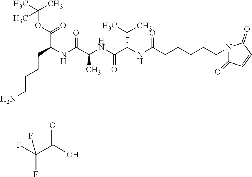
O(C(C)(C)C)C(C(NC(C(NC(C(NC(CCCCCN1C(=O)C=CC1=O)=O)C(C)C)=O)C)=O)CCCCN)=O.C(C(O)=O)(F)(F)F
